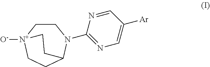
C1CN(C2=NC=C([Ar])C=N2)C2CC[N+]1([O-])CC2
